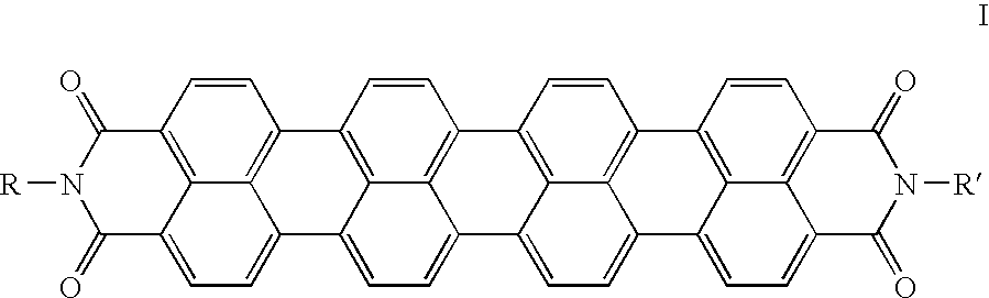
C12=C3C(=CC=C4C3=C(C=C1)C1=C3C4=CC=C4C3=C(C=C1)C1=C3C4=CC=C4C3=C(C=C1)C1=C3C4=CC=C4C3=C(C=C1)C(=O)N([R])C4=O)C(=O)N([R])C2=O
